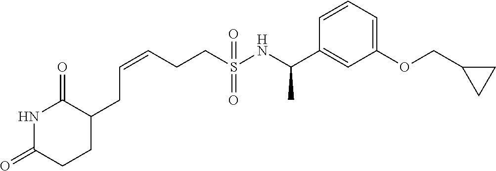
C(CS(NC(C1=CC(OCC2CC2)=CC=C1)C)(=O)=O)C=CCC1C(=O)NC(=O)CC1
